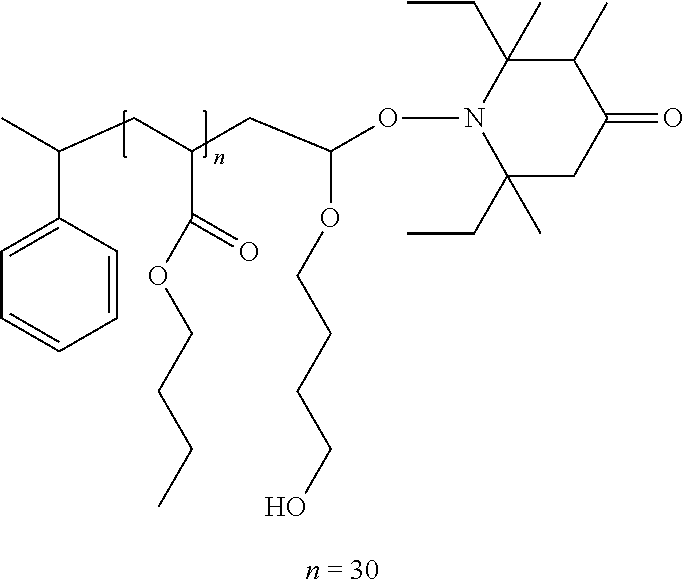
C1=C(C(C)CC(CC(OCCCCO)ON2C(C)(CC)CC(=O)C(C)C2(CC)C)C(OCCCC)=O)C=CC=C1
